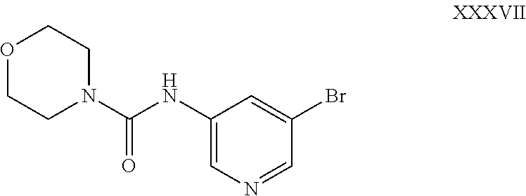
C1(NC(N2CCOCC2)=O)=CN=CC(Br)=C1
